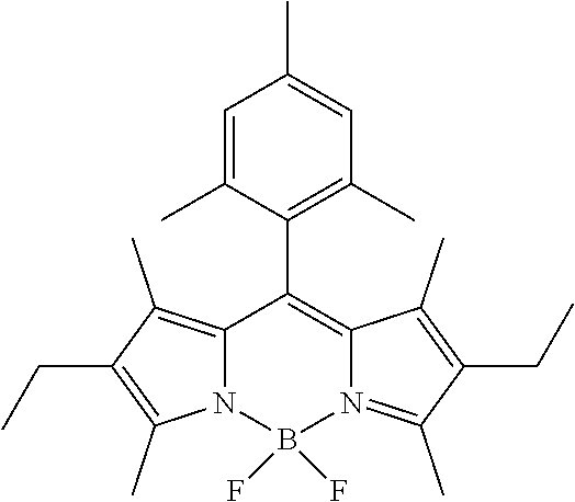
C12=C(C)C(CC)=C(C)N1B(F)(F)N1=C(C)C(CC)=C(C)C1=C2C1=C(C)C=C(C)C=C1C
